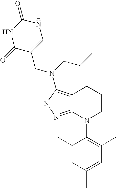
C12=C(N(CCC)CC3=CNC(=O)NC3=O)N(C)N=C1N(C1=C(C)C=C(C)C=C1C)CCC2
